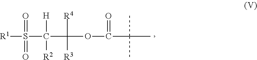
[R1]S(=O)(C([H])([R2])C([R4])(OC(=O)C(C)(C)C)[R3])=O
